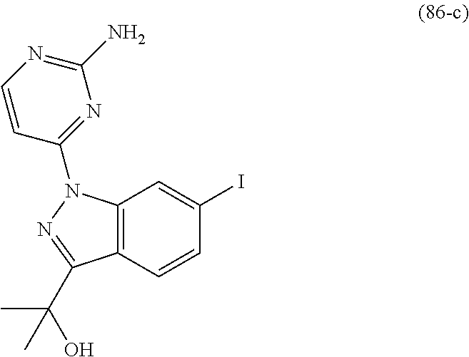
C12=C(C=CC(I)=C1)C(C(C)(C)O)=NN2C1=NC(N)=NC=C1
